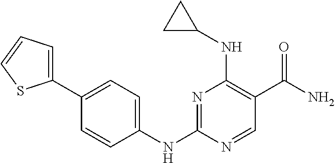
N1=C(NC2=CC=C(C3=CC=CS3)C=C2)N=CC(C(N)=O)=C1NC1CC1
